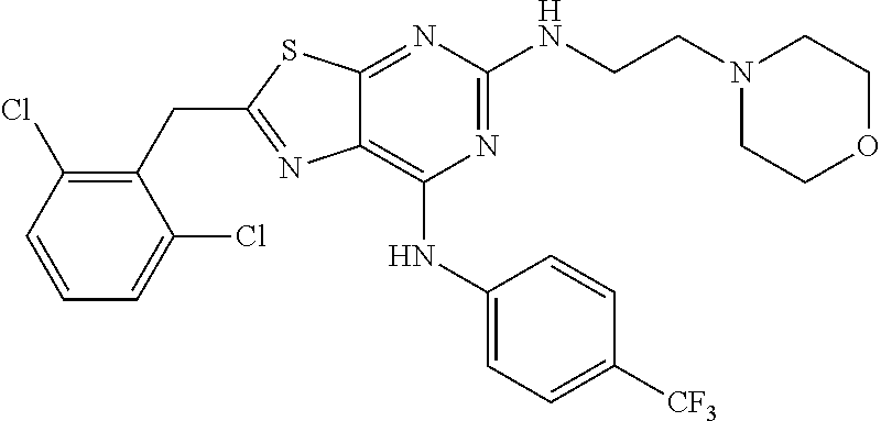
N1=C(NCCN2CCOCC2)N=C2C(=C1NC1=CC=C([CF3])C=C1)N=C(CC1=C(Cl)C=CC=C1Cl)S2
